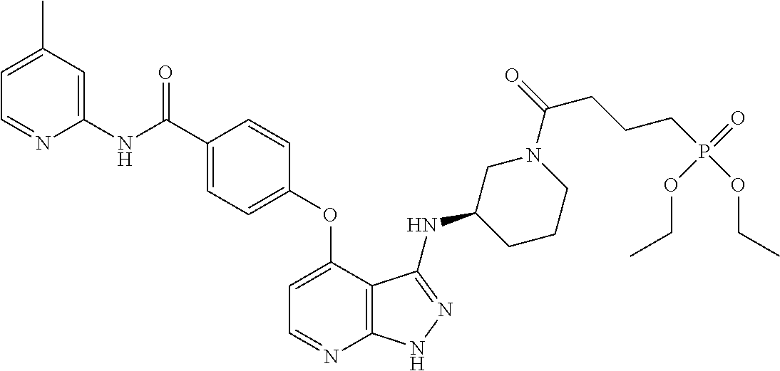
C1(NC(C2=CC=C(OC3=CC=NC4=C3C(NC3CCCN(C(=O)CCCP(OCC)(=O)OCC)C3)=NN4)C=C2)=O)=CC(C)=CC=N1
